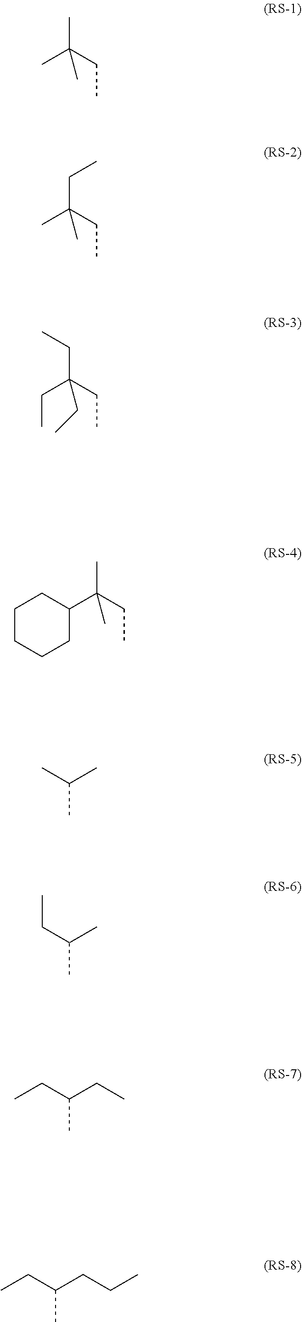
CC(CC)(C)C.CC(CC)(CC)C.C(C(CC)(CC)CC)C.C1(C(CC)(C)C)CCCCC1.CC(C)C.C(C(C)C)C.CCC(CC)C.CCC(CCC)C
